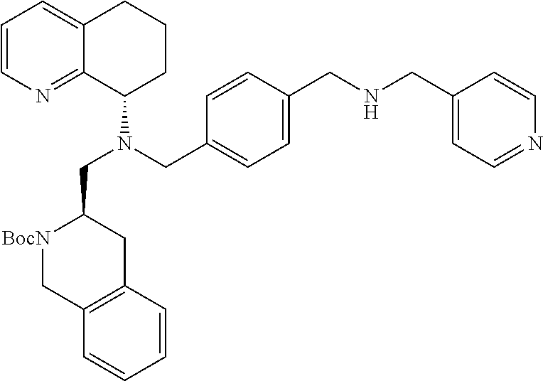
C1=CN=C2C(=C1)CCCC2N(CC1[BocN]CC2=C(C1)C=CC=C2)CC1=CC=C(CNCC2=CC=NC=C2)C=C1
